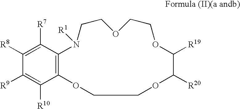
C1([R8])=C([R7])C2=C(C([R10])=C1[R9])OCCOC([R20])C([R19])OCCOCCN2[R1]
